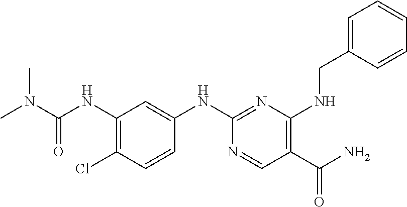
C1(NC(N(C)C)=O)=C(Cl)C=CC(NC2=NC(NCC3=CC=CC=C3)=C(C(N)=O)C=N2)=C1
